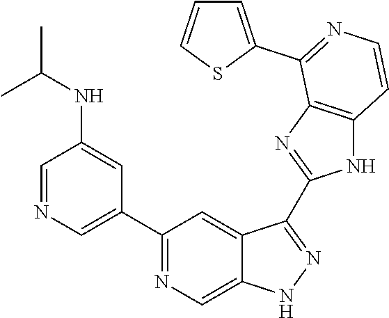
C1=NC=C(C2=NC=C3C(=C2)C(C2=NC4=C(N2)C=CN=C4C2=CC=CS2)=NN3)C=C1NC(C)C
